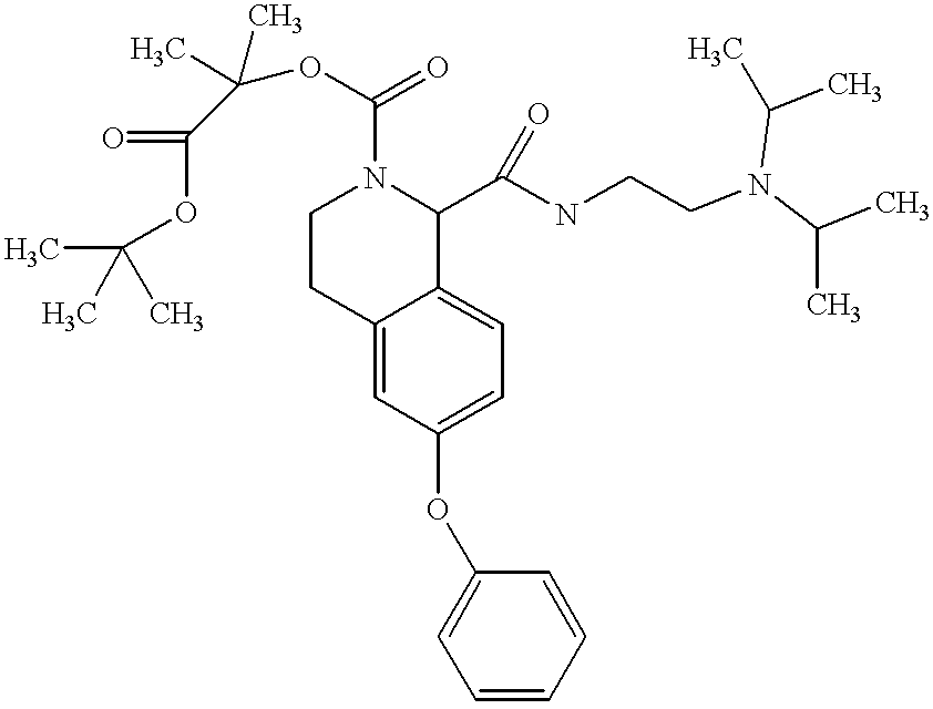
O(C1=CC=C2C(=C1)CCN(C(=O)OC(C(=O)OC(C)(C)C)(C)C)C2C(NCCN(C(C)C)C(C)C)=O)C1=CC=CC=C1
